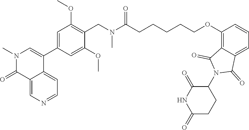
C1(=O)NC(=O)C(N2C(=O)C3=C(OCCCCCC(N(C)CC4=C(OC)C=C(C5=CN(C)C(=O)C6=CN=CC=C65)C=C4OC)=O)C=CC=C3C2=O)CC1
